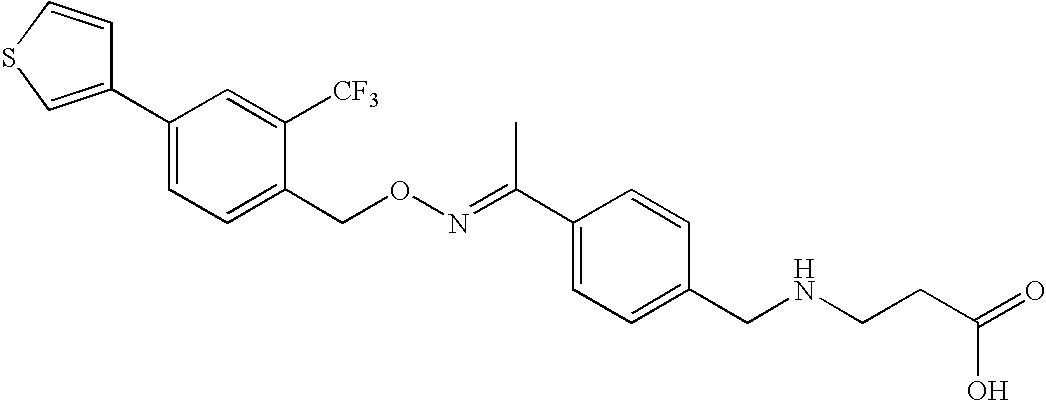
C1(C2=CSC=C2)=CC=C(CON=C(C2=CC=C(CNCCC(=O)O)C=C2)C)C([CF3])=C1
